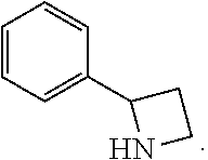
C1=CC=C(C2NCC2)C=C1
